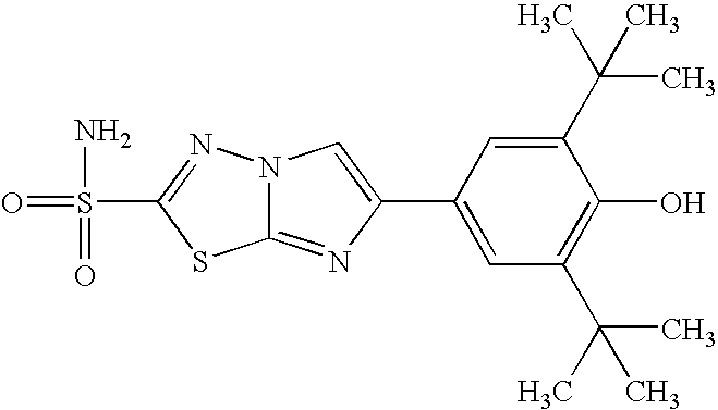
C12=NC(C3=CC(C(C)(C)C)=C(O)C(C(C)(C)C)=C3)=CN1N=C(S(=O)(N)=O)S2
